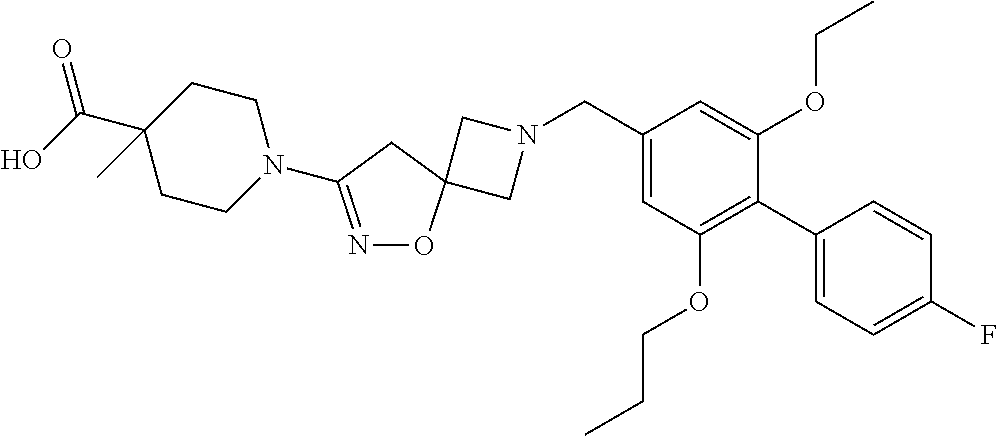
C1N(CC2=CC(OCCC)=C(C3=CC=C(F)C=C3)C(OCC)=C2)CC12ON=C(N1CCC(C(O)=O)(C)CC1)C2
